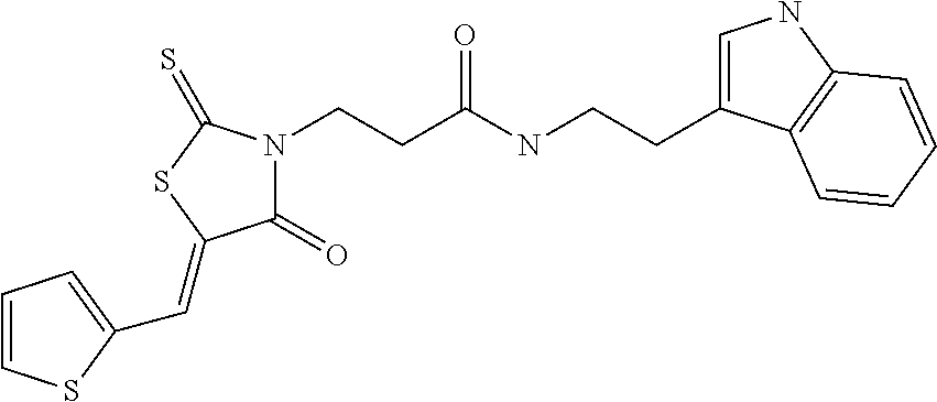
C1=CSC(C=C2C(=O)N(CCC(NCCC3=CNC4=C3C=CC=C4)=O)C(=S)S2)=C1
